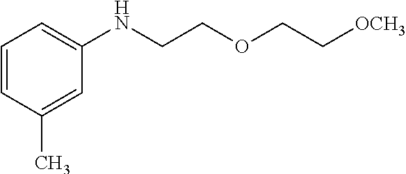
C1=CC(C)=CC(NCCOCC[OCH3])=C1
